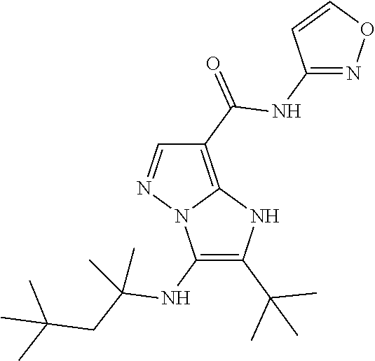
C1(NC(CC(C)(C)C)(C)C)=C(C(C)(C)C)NC2=C(C(=O)NC3=NOC=C3)C=NN12
